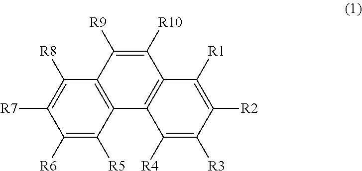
C1([R6])=C([R5])C2=C(C([R8])=C1[R7])C([R9])=C([R10])C1=C2C([R4])=C([R3])C([R2])=C1[R1]
